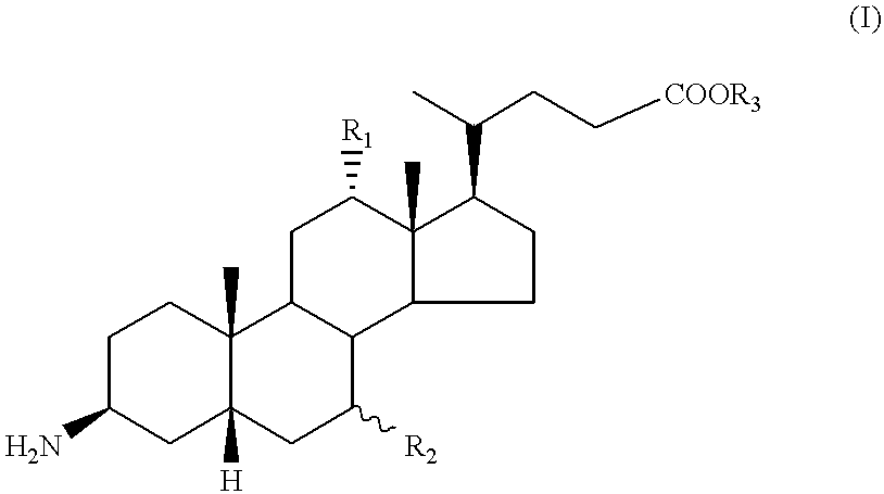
C1C(N)CC2([H])C(C)(C1)C1C(C([R2])C2)C2C(C)(C([R1])C1)C(C(CC[COOR3])C)CC2
